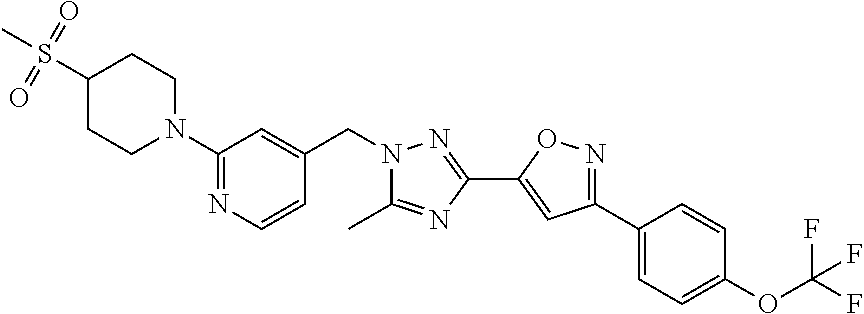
N1=C(C2=CC=C(OC(F)(F)F)C=C2)C=C(C2=NN(CC3=CC(N4CCC(S(C)(=O)=O)CC4)=NC=C3)C(C)=N2)O1
